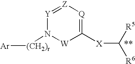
C1([X]C([R6])[R5])=[Q][Z]=[Y]N([(CH2)r][Ar])[W]1.[**]
